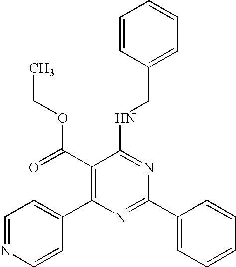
C1(C(OCC)=O)=C(C2=CC=NC=C2)N=C(C2=CC=CC=C2)N=C1NCC1=CC=CC=C1
